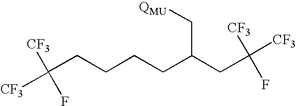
C([CF3])([CF3])(F)CCCCC(CC(F)([CF3])[CF3])C[QMU]
